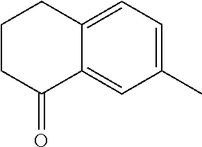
C1(C)=CC=C2C(=C1)C(=O)CCC2
